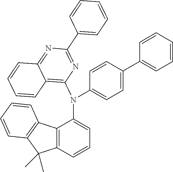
C12=C(C=CC=C1N(C1=CC=C(C3=CC=CC=C3)C=C1)C1=C3C(=NC(C4=CC=CC=C4)=N1)C=CC=C3)C(C)(C)C1=C2C=CC=C1
